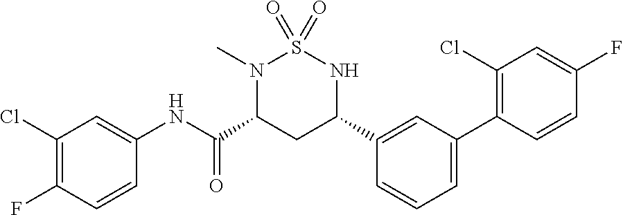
C1(Cl)=C(F)C=CC(NC(C2CC(C3=CC(C4=C(Cl)C=C(F)C=C4)=CC=C3)NS(=O)(=O)N2C)=O)=C1
